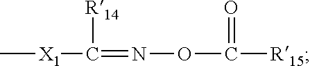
C[X1]C([R14])=NOC(=O)[R15]
